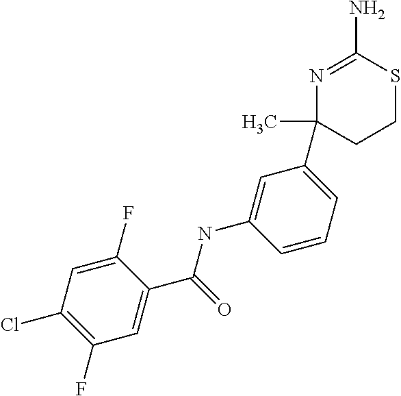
N1=C(N)SCCC1(C)C1=CC=CC(NC(C2=CC(F)=C(Cl)C=C2F)=O)=C1
